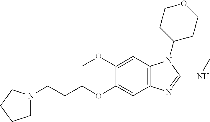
C1N(CCCOC2=CC3=C(C=C2OC)N(C2CCOCC2)C(NC)=N3)CCC1
